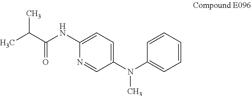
C(=O)(NC1=CC=C(N(C2=CC=CC=C2)C)C=N1)C(C)C
